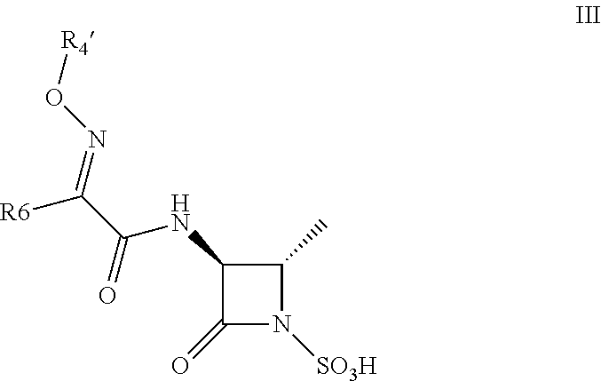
C1(NC(C([R6])=NO[R4])=O)C(=O)N([SO3H])C1C
